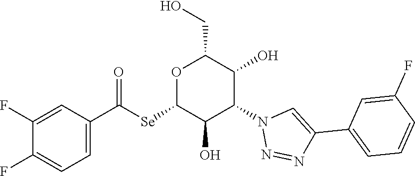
O1C([Se]C(C2=CC=C(F)C(F)=C2)=O)C(O)C(N2N=NC(C3=CC=CC(F)=C3)=C2)C(O)C1CO
